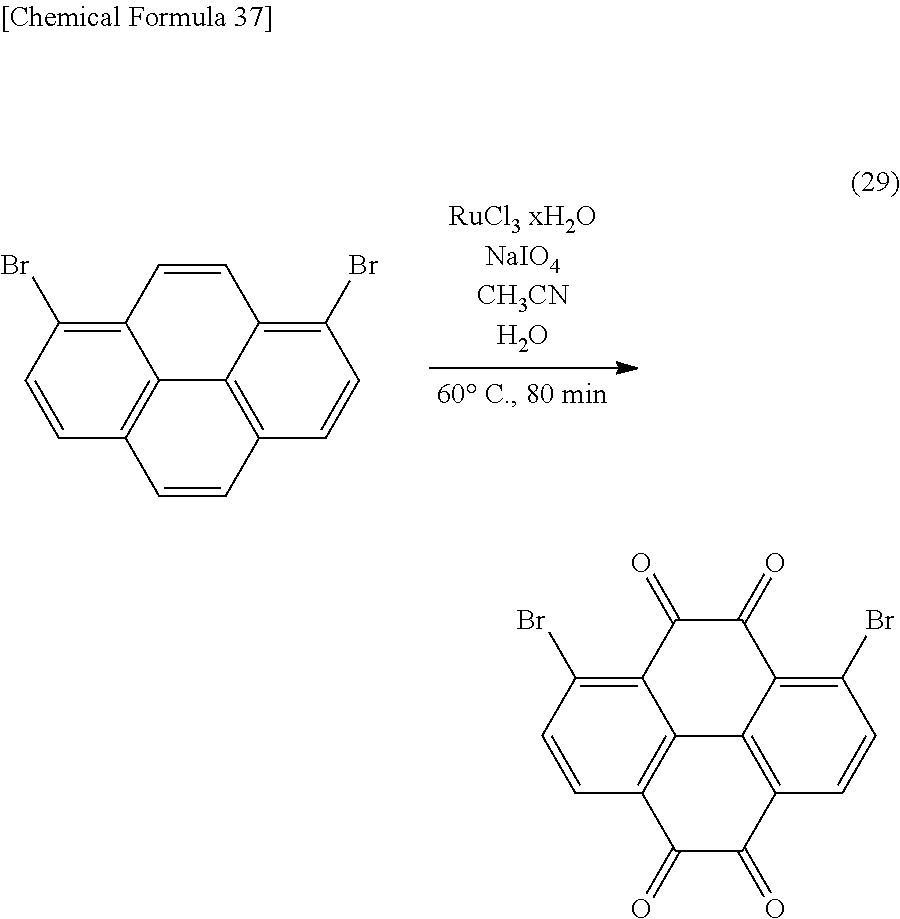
C1=CC(Br)=C2C3=C1C=CC1=C3C(=C(Br)C=C1)C=C2.C1=CC(Br)=C2C3=C1C(=O)C(=O)C1=C3C(=C(Br)C=C1)C(=O)C2=O
